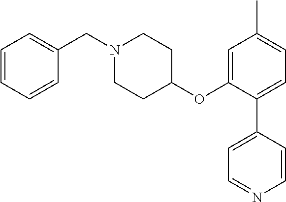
C1=CC=CC(CN2CCC(OC3=CC(C)=CC=C3C3=CC=NC=C3)CC2)=C1
